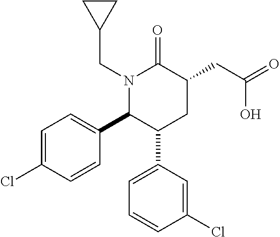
N1(CC2CC2)C(C2=CC=C(Cl)C=C2)C(C2=CC=CC(Cl)=C2)CC(CC(=O)O)C1=O
